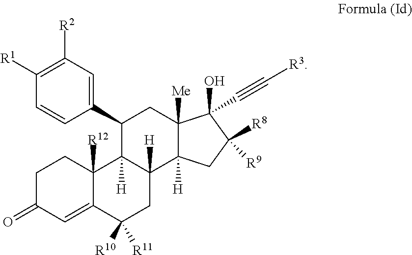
C1C(=O)C=C2C([R12])(C1)C1([H])C([H])(CC2([R10])[R11])C2([H])C([Me])(CC1C1=CC([R2])=C([R1])C=C1)C(O)(C#C[R3])C([R8])([R9])C2
